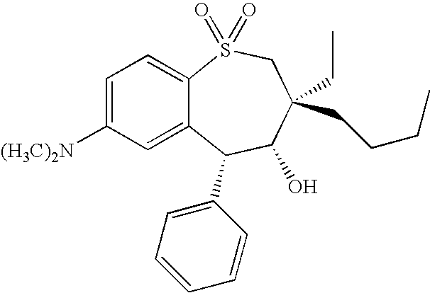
C1=C([(H3C)2N])C=C2C(=C1)S(=O)(=O)CC(CC)(CCCC)C(O)C2C1=CC=CC=C1
